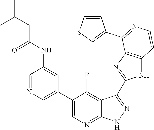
C1=NC=C(C2=CN=C3C(=C2F)C(C2=NC4=C(N2)C=CN=C4C2=CSC=C2)=N[N H]3)C=C1NC(CC(C)C)=O
